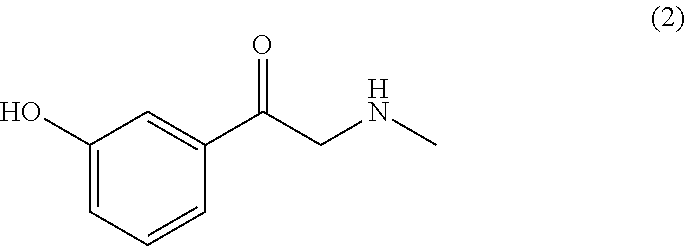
OC1=CC=CC(C(CNC)=O)=C1
